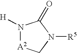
N1([H])[A2]CN([R5])C1=O
